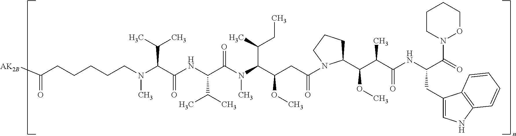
[AK2B]C(CCCCCN(C(C(NC(C(N(C(C(CC(=O)N1C(C(C(C(NC(C(=O)N2OCCCC2)CC2=CNC3=C2C=CC=C3)=O)C)OC)CCC1)OC)C(C)CC)C)=O)C(C)C)=O)C(C)C)C)=O
